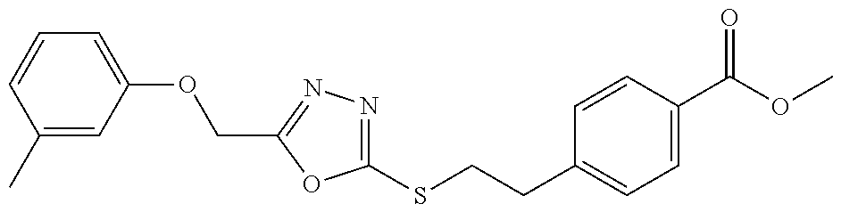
C1(C)=CC(OCC2=NN=C(SCCC3=CC=C(C(OC)=O)C=C3)O2)=CC=C1
